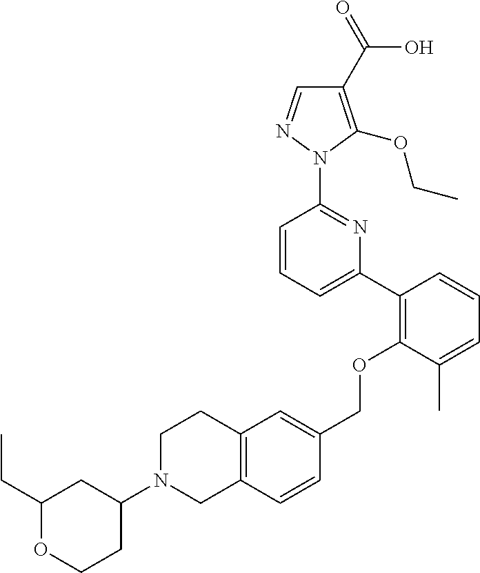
C1(C2=C(OCC3=CC4=C(C=C3)CN(C3CC(CC)OCC3)CC4)C(C)=CC=C2)=CC=CC(N2N=CC(C(=O)O)=C2OCC)=N1
